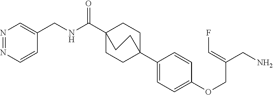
C1(C23CCC(C(NCC4=CN=NC=C4)=O)(CC2)CC3)=CC=C(OCC(CN)=CF)C=C1
